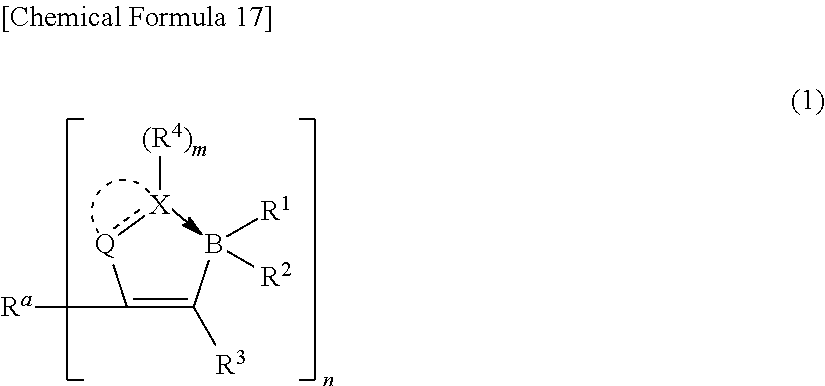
C(=C(B([R1])[R2])[R3])([Q]:[X][(R4)m])[Ra]
